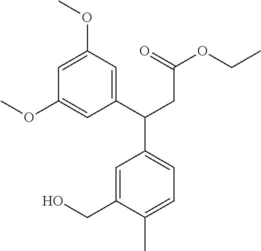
C1=C(OC)C=C(C(CC(OCC)=O)C2=CC=C(C)C(CO)=C2)C=C1OC
